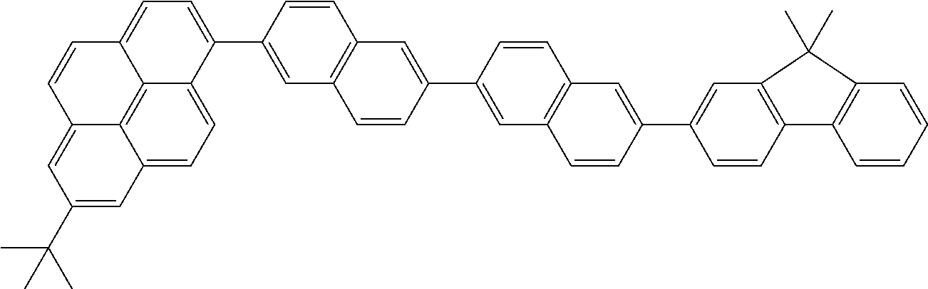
C12=CC=C3C4=C1C(=CC(C(C)(C)C)=C2)C=CC4=CC=C3C1=CC2=C(C=C1)C=C(C1=CC3=C(C=C1)C=C(C1=CC4=C(C=C1)C1=C(C=CC=C1)C4(C)C)C=C3)C=C2
